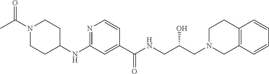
C1(NC2CCN(C(C)=O)CC2)=NC=CC(C(NCC(CN2CCC3=C(C2)C=CC=C3)O)=O)=C1
